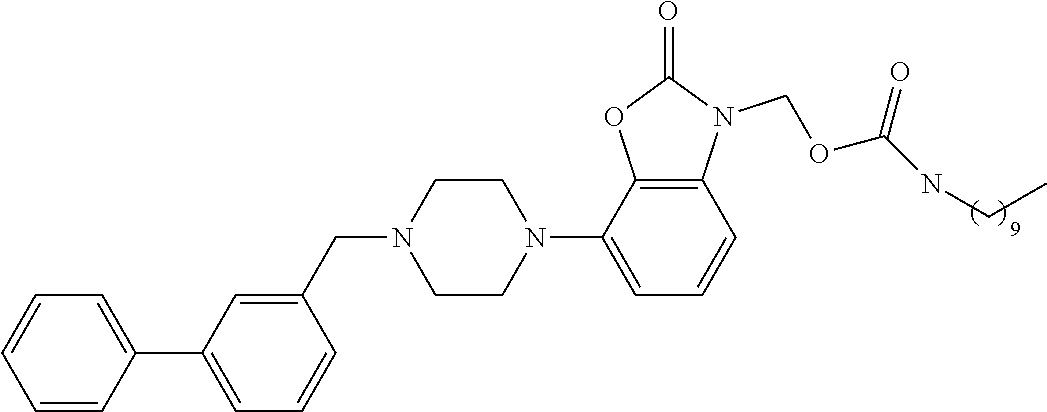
C1=CC=CC(C2=CC=CC(CN3CCN(C4=CC=CC5=C4OC(=O)N5COC(NCC)=O)CC3)=C2)=C1
